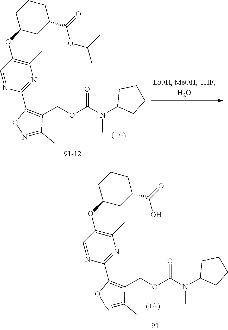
C1CC(OC2=C(C)N=C(C3=C(COC(N(C4CCCC4)C)=O)C(C)=NO3)N=C2)CC(C(=O)O)C1.C1CC(OC2=C(C)N=C(C3=C(COC(N(C4CCCC4)C)=O)C(C)=NO3)N=C2)CC(C(=O)OC(C)C)C1
